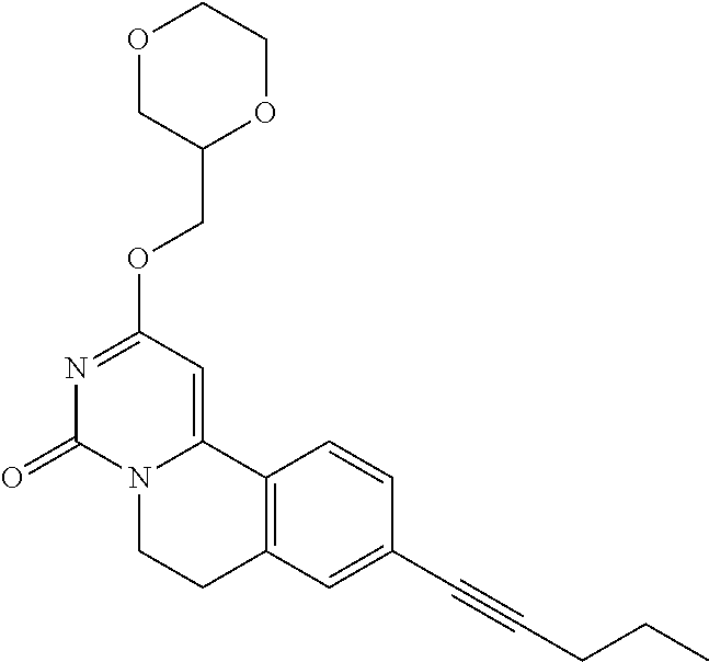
O1CC(COC2=NC(=O)N3C(=C2)C2=C(CC3)C=C(C#CCCC)C=C2)OCC1
